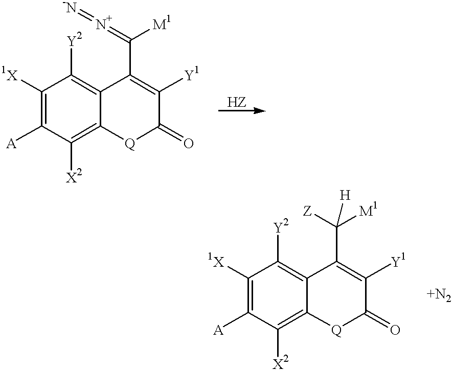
C1([1X])=C([A])C([X2])=C2C(=C1[Y2])C(C(=[N+]=[-N])[M1])=C([Y1])C(=O)[Q]2.C1([1X])=C([A])C([X2])=C2C(=C1[Y2])C(C([Z])([M1])[H])=C([Y1])C(=O)[Q]2
